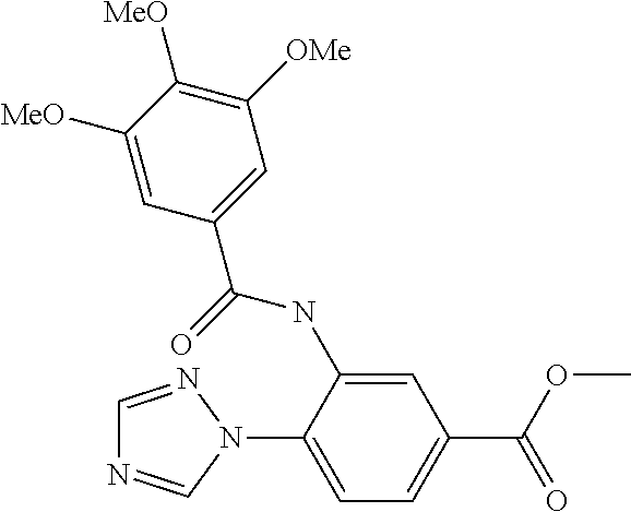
C1=NN(C2=CC=C(C(OC)=O)C=C2NC(C2=CC([OMe])=C([MeO])C([MeO])=C2)=O)C=N1
